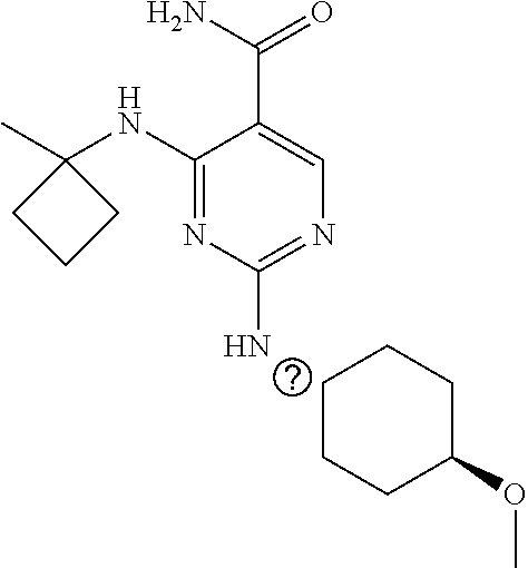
C1(NC2(C)CCC2)=NC(N)=NC=C1C(N)=O.C1CCC(OC)CC1
